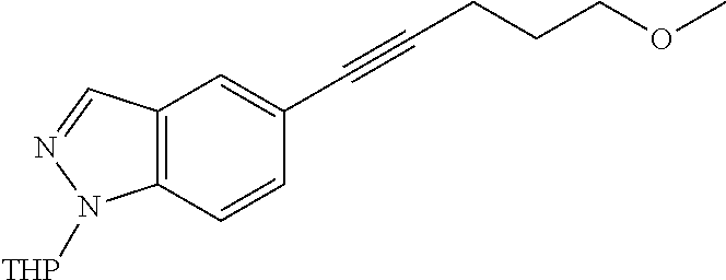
C12=C(C=CC(C#CCCCOC)=C1)N([THP])N=C2
